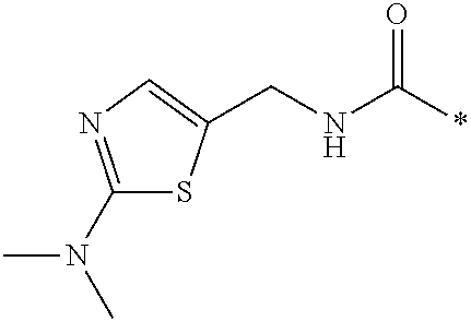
C1(N(C)C)=NC=C(CNC(*)=O)S1
